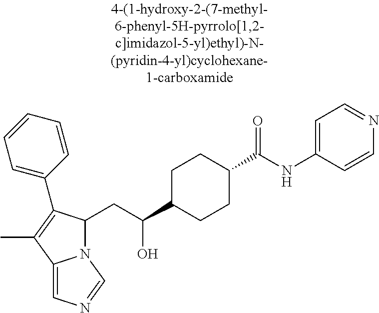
N12C(CC(C3CCC(C(NC4=CC=NC=C4)=O)CC3)O)C(C3=CC=CC=C3)=C(C)C1=CN=C2
